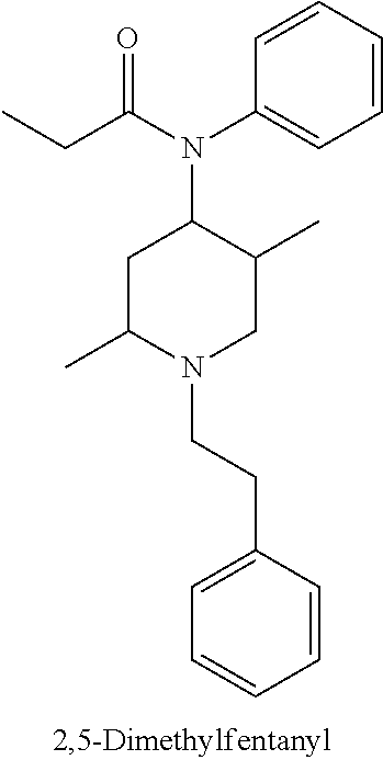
C1=CC=CC=C1N(C1C(C)CN(CCC2=CC=CC=C2)C(C)C1)C(=O)CC
